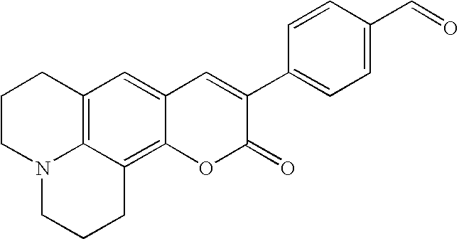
C12=C3C(=C4C(=C1)C=C(C1=CC=C(C=O)C=C1)C(=O)O4)CCCN3CCC2
